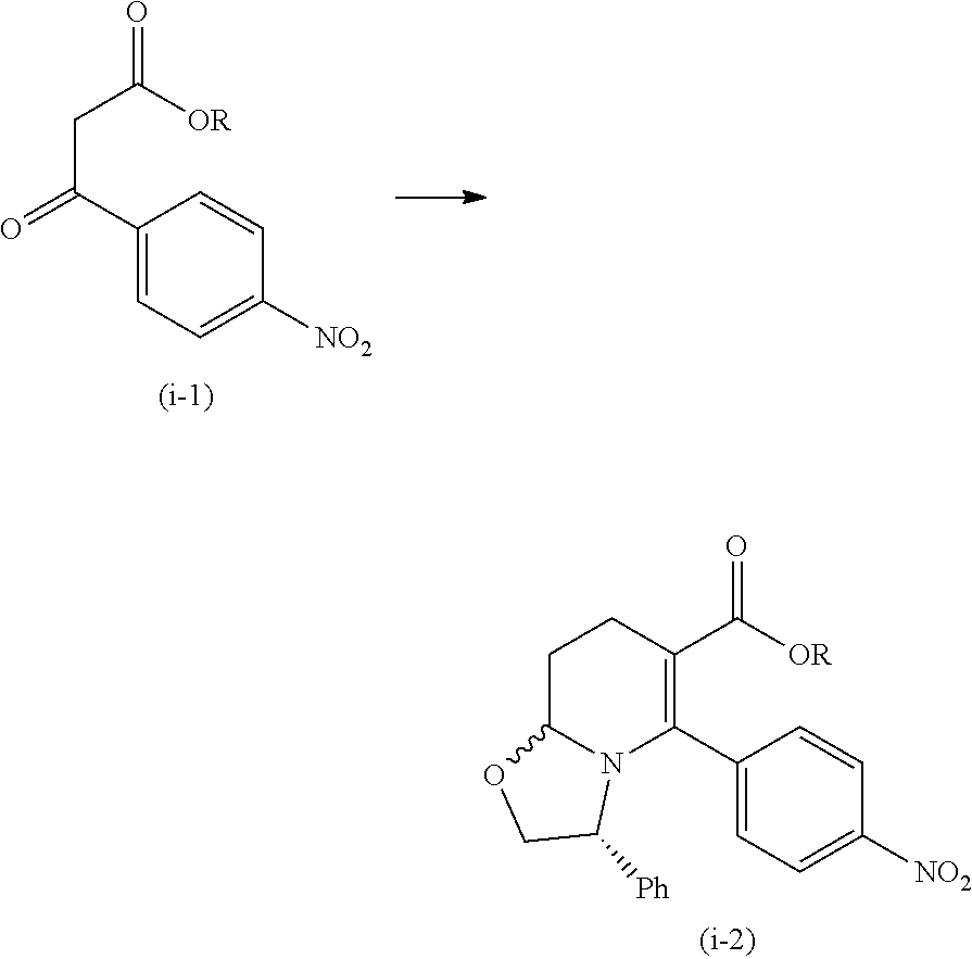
C(C(C1=CC=C([NO2])C=C1)=O)C([OR])=O.C1(C(=O)[OR])=C(C2=CC=C([NO2])C=C2)N2C(CC1)OCC2[Ph]
